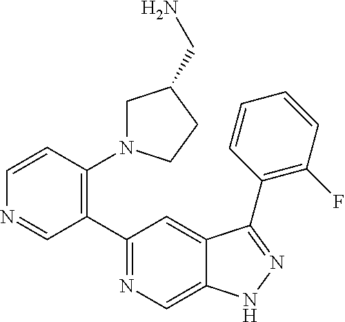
C1(C2=C(N3CC(CN)CC3)C=CN=C2)=NC=C2C(=C1)C(C1=C(F)C=CC=C1)=NN2
